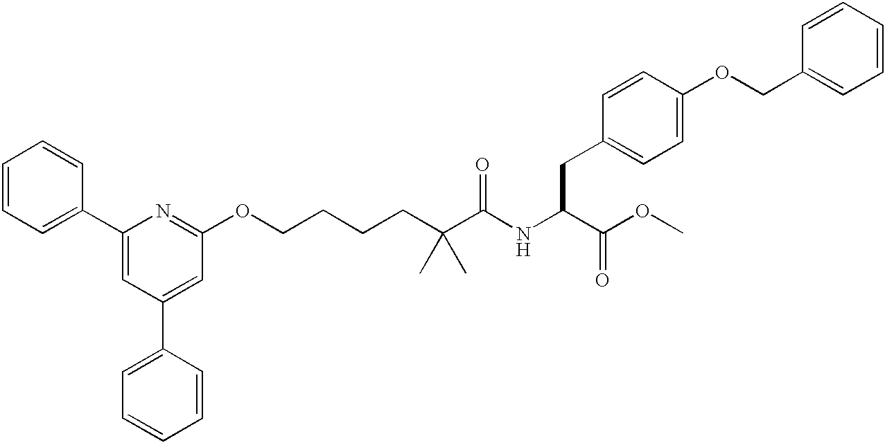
C1=CC=C(C2=CC(C3=CC=CC=C3)=CC(OCCCCC(C(NC(C(OC)=O)CC3=CC=C(OCC4=CC=CC=C4)C=C3)=O)(C)C)=N2)C=C1
